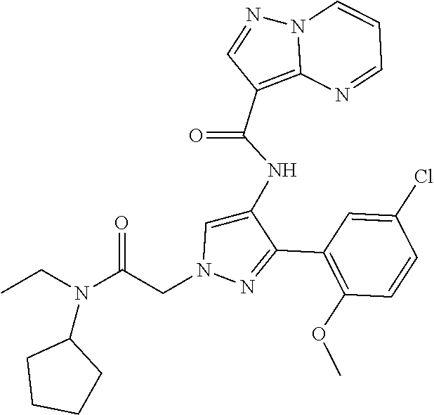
C1(C2=NN(CC(N(CC)C3CCCC3)=O)C=C2NC(C2=C3N(N=C2)C=CC=N3)=O)=C(OC)C=CC(Cl)=C1
